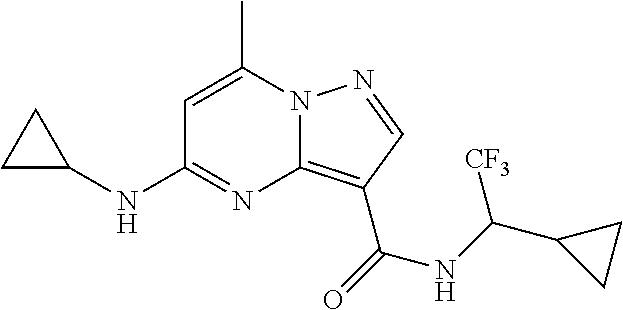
C1=C(C)N2C(=C(C(=O)NC(C3CC3)[CF3])C=N2)N=C1NC1CC1
